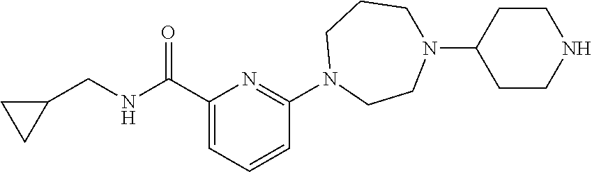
C1(C(NCC2CC2)=O)=CC=CC(N2CCN(C3CCNCC3)CCC2)=N1
